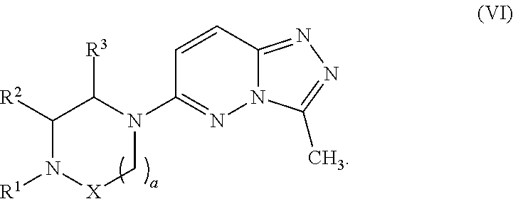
C1([R2])N([R1])[X]CN(C2=NN3C(=NN=C3C)C=C2)C1[R3]
